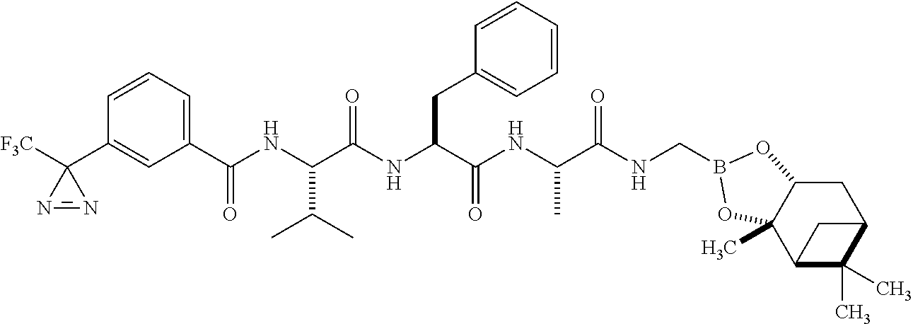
C1(C(NC(C(NC(C(NC(C(NCB2OC3CC4C(C)(C)C(C3(C)O2)C4)=O)C)=O)CC2=CC=CC=C2)=O)C(C)C)=O)=CC=CC(C2([F3C])N=N2)=C1
